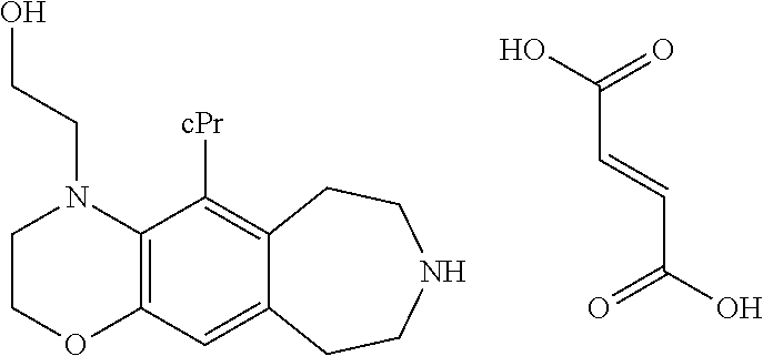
C(C=CC(=O)O)(=O)O.C12=C(C=C3C(=C1[cPr])CCNCC3)OCCN2CCO
